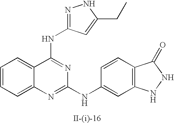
C12=CC=CC=C1C(NC1=NNC(CC)=C1)=NC(NC1=CC3=C(C=C1)C(=O)NN3)=N2
